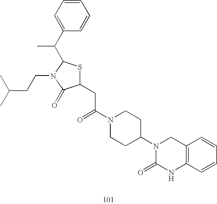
C1(CC(N2CCC(N3C(=O)NC4=C(C3)C=CC=C4)CC2)=O)SC(C(C2=CC=CC=C2)C)N(CCC(C)C)C1=O
